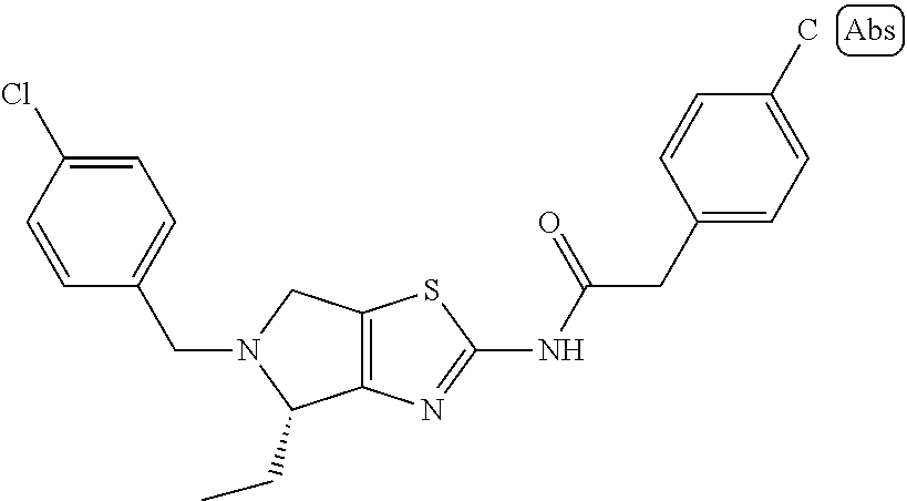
C1=CC(Cl)=CC=C1CN1C(CC)C2=C(C1)SC(NC(CC1=CC=C(C)C=C1)=O)=N2
